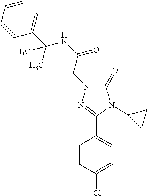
C1(C2=NN(CC(NC(C3=CC=CC=C3)(C)C)=O)C(=O)N2C2CC2)=CC=C(Cl)C=C1
